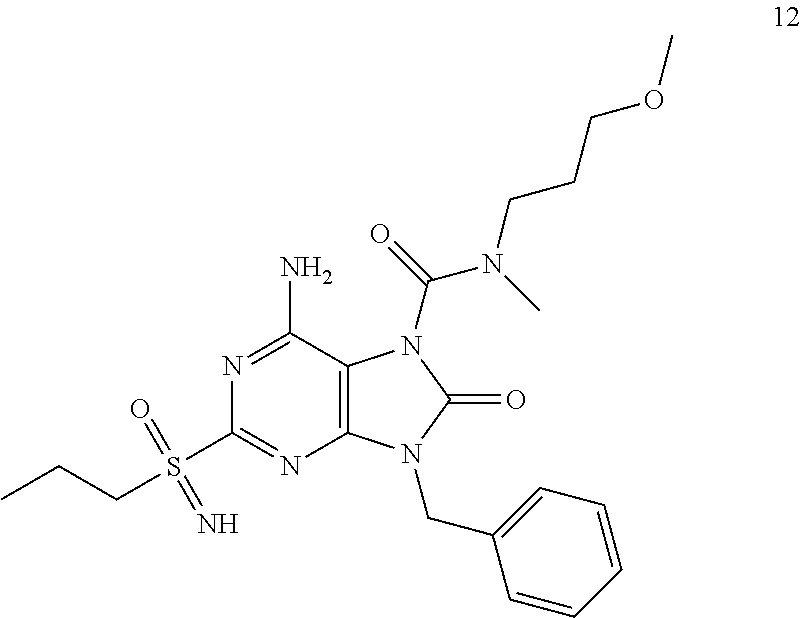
N1=C(N)C2=C(N=C1S(=O)(=N)CCC)N(CC1=CC=CC=C1)C(=O)N2C(N(CCCOC)C)=O
